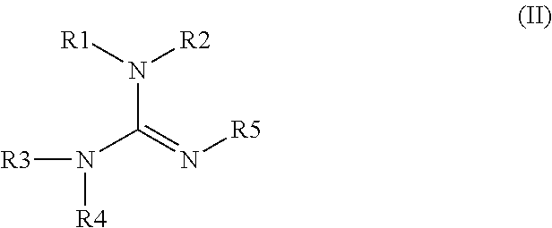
[R1]N([R2])C(=N[R5])N([R3])[R4]
